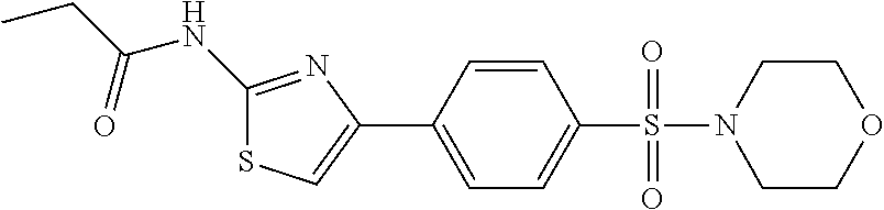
C1(NC(CC)=O)=NC(C2=CC=C(S(=O)(=O)N3CCOCC3)C=C2)=CS1
